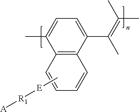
C1=CC2=C(C=C1)C(C)=CC=C2C(=C(C)C)C.C[E][R1][A]
